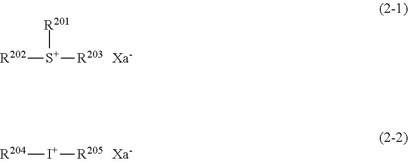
[R202][S+]([R203])[R201].[R204][I+][R205]
